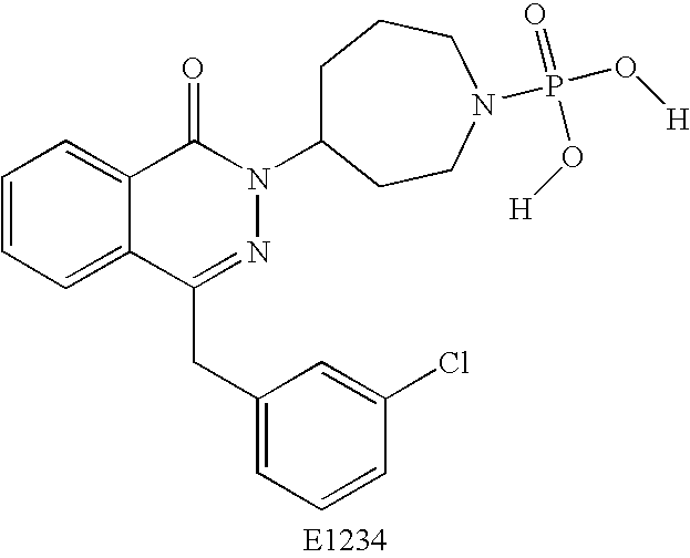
C1=CC=C2C(=C1)C(=O)N(C1CCCN(P(O[H])(=O)O[H])CC1)N=C2CC1=CC=CC(Cl)=C1
